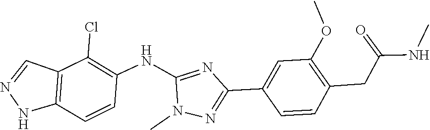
C1(OC)=C(CC(=O)NC)C=CC(C2=NN(C)C(NC3=C(Cl)C4=C(NN=C4)C=C3)=N2)=C1
